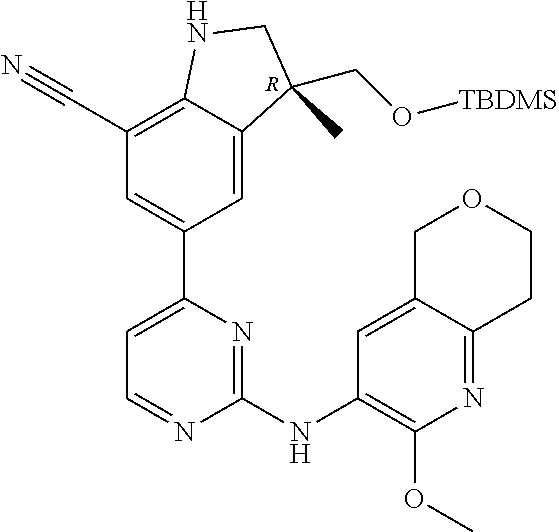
C1=C2C(=C(C#N)C=C1C1=CC=NC(NC3=C(OC)N=C4C(=C3)COCC4)=N1)NCC2(CO[TBDMS])C.[R]
